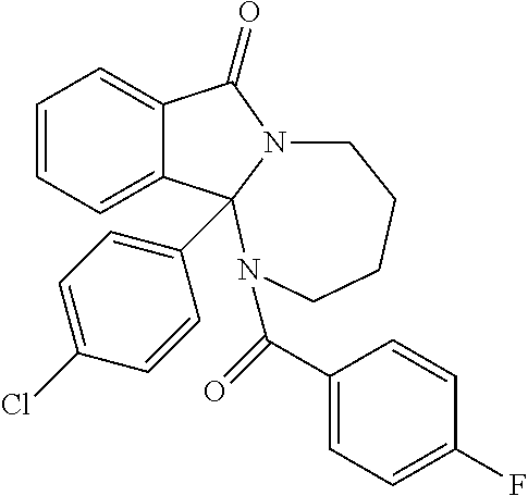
C1=CC=C2C(=C1)C1(C3=CC=C(Cl)C=C3)N(C2=O)CCCCN1C(C1=CC=C(F)C=C1)=O
